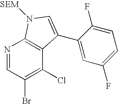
N1=CC(Br)=C(Cl)C2=C1N([SEM])C=C2C1=CC(F)=CC=C1F
